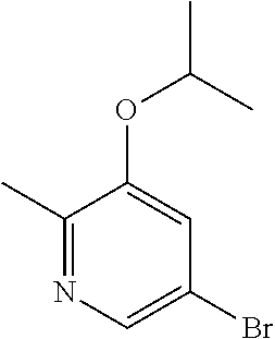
CC1=NC=C(Br)C=C1OC(C)C
